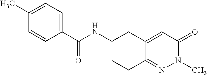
C1(C(NC2CCC3=NN(C)C(=O)C=C3C2)=O)=CC=C(C)C=C1
